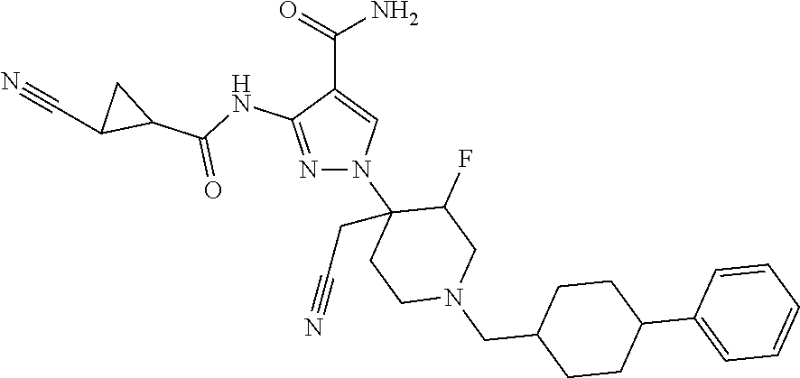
C(C1=CN(C2(CC#N)CCN(CC3CCC(C4=CC=CC=C4)CC3)CC2F)N=C1NC(C1CC1C#N)=O)(=O)N
